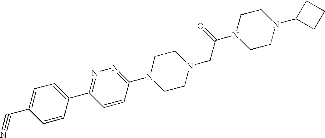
C(#N)C1=CC=C(C2=NN=C(N3CCN(CC(N4CCN(C5CCC5)CC4)=O)CC3)C=C2)C=C1
